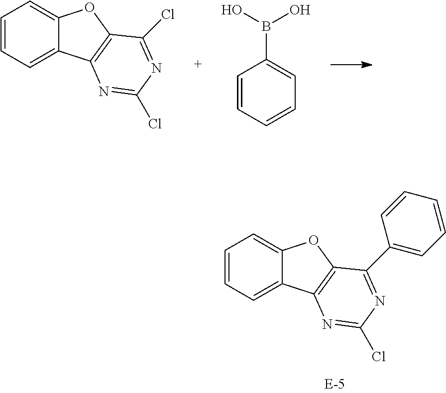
C1=CC=C2C(=C1)OC1=C2N=C(Cl)N=C1C1=CC=CC=C1.C1=CC=C2C(=C1)OC1=C2N=C(Cl)N=C1Cl.C1=CC=CC=C1B(O)O
